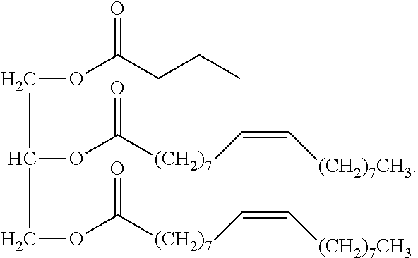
C(C(COC(=O)[(CH2)7]C=C[(CH2)7CH3])OC([(CH2)7]C=C[(CH2)7CH3])=O)OC(CCC)=O
